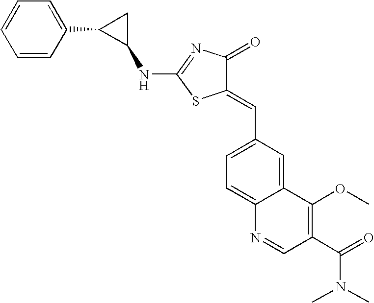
C1=CC(C2CC2NC2=NC(=O)C(=CC3=CC=C4C(=C3)C(OC)=C(C(=O)N(C)C)C=N4)S2)=CC=C1
